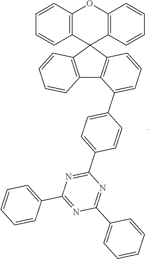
C12=C(C3(C4=C1C(C1=CC=C(C5=NC(C6=CC=CC=C6)=NC(C6=CC=CC=C6)=N5)C=C1)=CC=C4)C1=C(OC4=C3C=CC=C4)C=CC=C1)C=CC=C2
